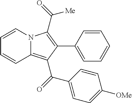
C1=CC(C2=C(C([Me])=O)N3C(=C2C(=O)C2=CC=C([OMe])C=C2)C=CC=C3)=CC=C1
